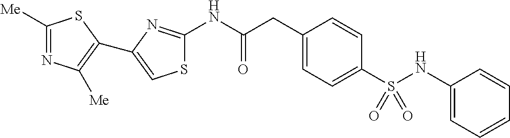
C1([Me])=NC([Me])=C(C2=CSC(NC(CC3=CC=C(S(=O)(NC4=CC=CC=C4)=O)C=C3)=O)=N2)S1
